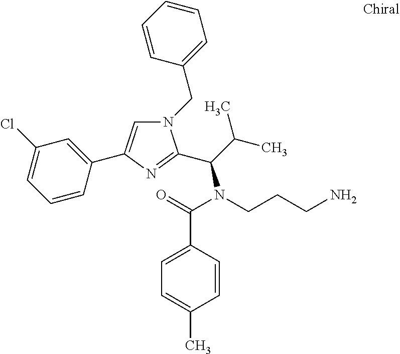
N1(CC2=CC=CC=C2)C=C(C2=CC(Cl)=CC=C2)N=C1C(C(C)C)N(CCCN)C(=O)C1=CC=C(C)C=C1
